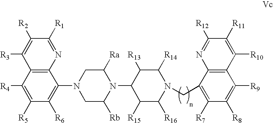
C1([R4])=C([R5])C([R6])=C(N2CC([Rb])N(C3C([R15])C([R16])N(CC4=C([R7])C([R8])=C([R9])C5=C4N=C([R12])C([R11])=C5[R10])C([R14])C3[R13])C([Ra])C2)C2=C1C([R3])=C([R2])C([R1])=N2
